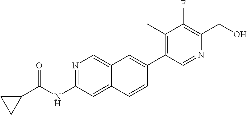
N1=C(NC(C2CC2)=O)C=C2C(=C1)C=C(C1=C(C)C(F)=C(CO)N=C1)C=C2
